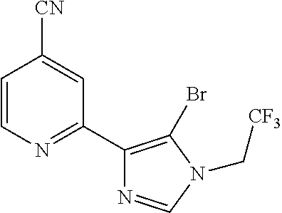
C1=CN=C(C2=C(Br)N(C[CF3])C=N2)C=C1[CN]
